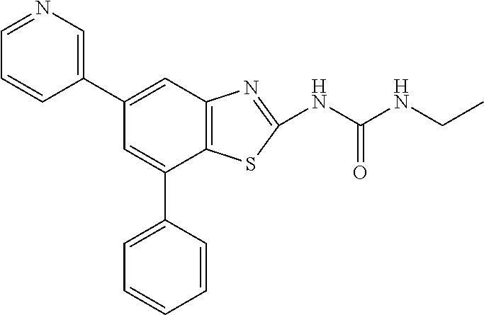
C1(C2=CC3=C(C(C4=CC=CC=C4)=C2)SC(NC(NCC)=O)=N3)=CN=CC=C1
